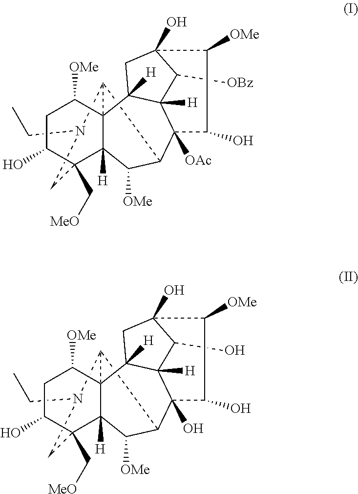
C12([H])C([OMe])C3C4(O)C5([H])C(O)C(O)(CC5([H])C15C3N(CC)CC2(C[MeO])C(O)CC5[OMe])C([OMe])C4O.C12([H])C([OMe])C3C4([OAc])C5([H])C([OBz])C(O)(CC5([H])C15C3N(CC)CC2(C[MeO])C(O)CC5[OMe])C([OMe])C4O
